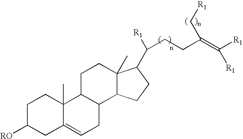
C1C([RO])CC2=CCC3C(C2(C)C1)CCC1(C)C3CCC1C([R1])CCC(=C([R1])[R1])C[R1]
